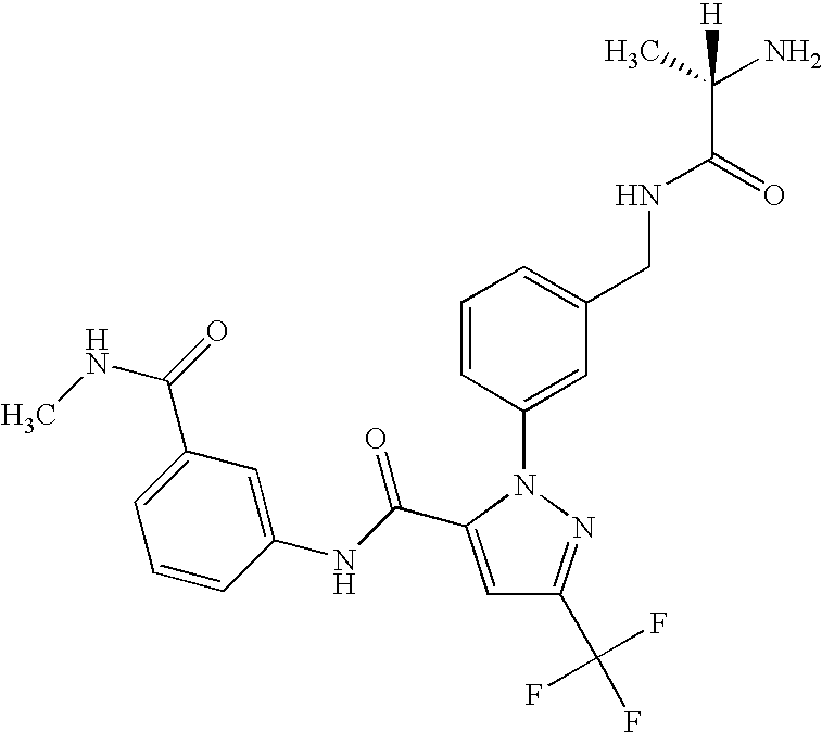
C1=C(C(NC2=CC(C(NC)=O)=CC=C2)=O)N(C2=CC(CNC(C(N)(C)[H])=O)=CC=C2)N=C1C(F)(F)F
